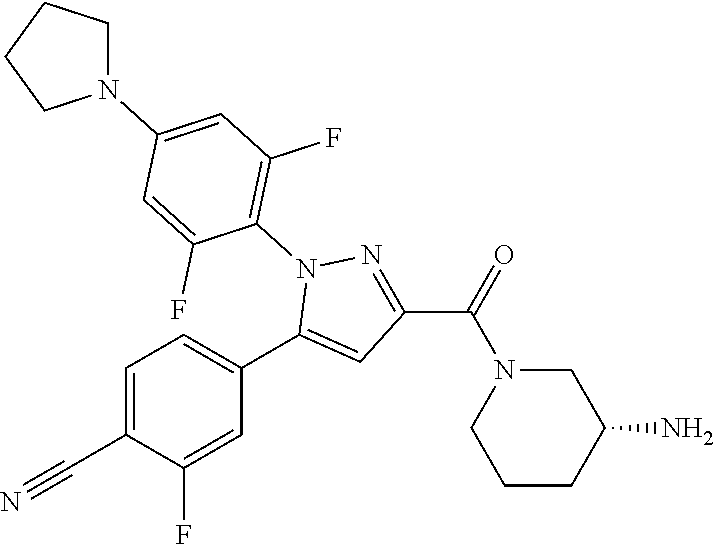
C1=C(C#N)C(F)=CC(C2=CC(C(=O)N3CCCC(N)C3)=NN2C2=C(F)C=C(N3CCCC3)C=C2F)=C1
